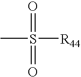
O=S(C)(=O)[R44]
